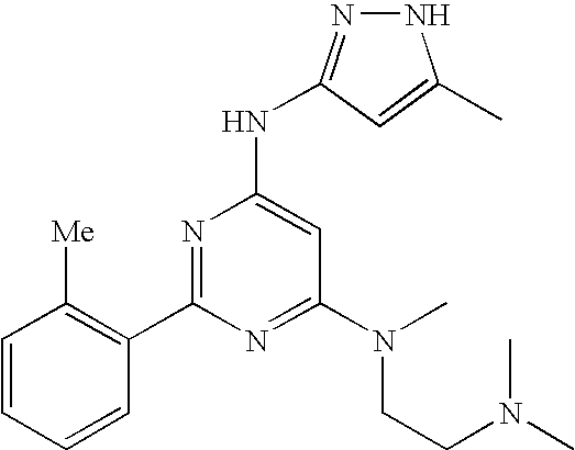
N1N=C(NC2=CC(N(CCN(C)C)C)=NC(C3=C([Me])C=CC=C3)=N2)C=C1C
